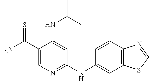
C(C1=CN=C(NC2=CC3=C(C=C2)N=CS3)C=C1NC(C)C)(N)=S
